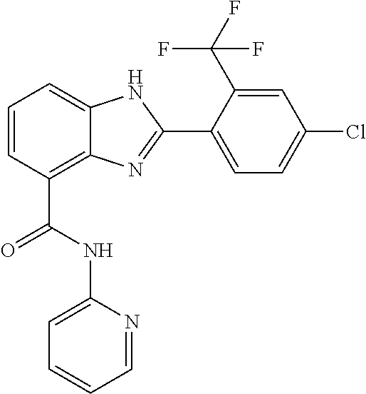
C1=CC(C(=O)NC2=CC=CC=N2)=C2C(=C1)NC(C1=CC=C(Cl)C=C1C(F)(F)F)=N2
